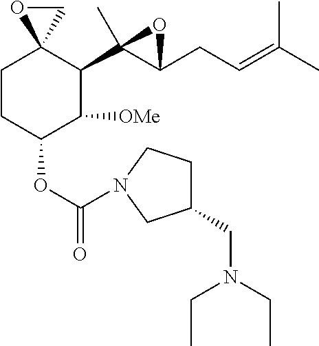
C1CC(OC(=O)N2CCC(CN(CC)CC)C2)C([OMe])C(C2(C)C(CC=C(C)C)O2)C12CO2
